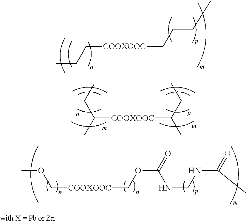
CCC[COOXOOC]CCCC.C([COOXOOC]C(C)CC)(CC)C.C([COOXOOC]COC(=O)NCNC(=O)C)OC
